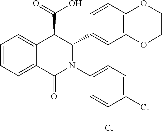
C1=CC=C2C(=C1)C(C(=O)O)C(C1=CC3=C(C=C1)OCCO3)N(C1=CC=C(Cl)C(Cl)=C1)C2=O
